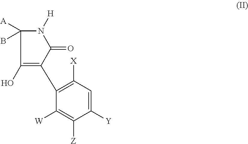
C1(C2=C([X])C=C([Y])C([Z])=C2[W])=C(O)C([A])(B)N([H])C1=O
